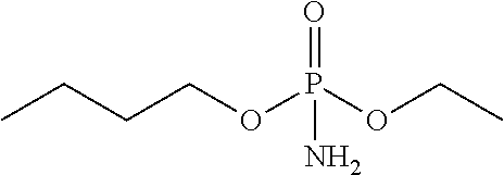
CCCCOP(OCC)(=O)N
